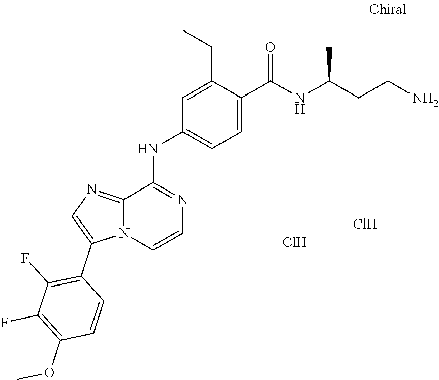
C1=CN=C(NC2=CC=C(C(NC(C)CCN)=O)C(CC)=C2)C2=NC=C(C3=C(F)C(F)=C(OC)C=C3)N12.Cl.Cl
